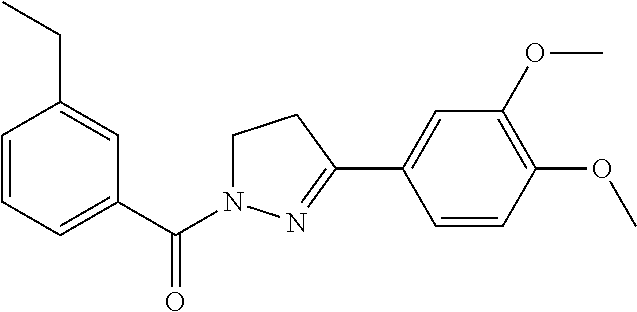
C1=CC=C(C(=O)N2CCC(C3=CC(OC)=C(OC)C=C3)=N2)C=C1CC
